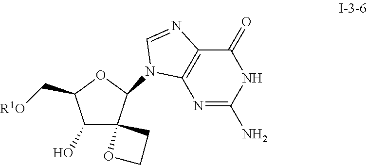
C1(O)C2(C(N3C4=C(C(=O)NC(N)=N4)N=C3)OC1C[R1O])OCC2
